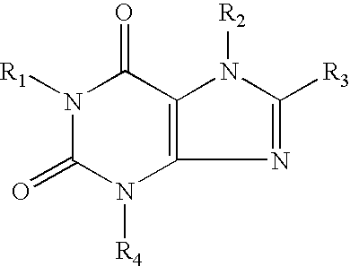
N1([R1])C(=O)N([R4])C2=C(C1=O)N([R2])C([R3])=N2
